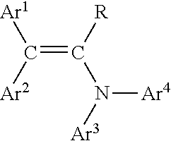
C(=C([R])N([Ar3])[Ar4])([Ar1])[Ar2]
